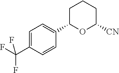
C1=C(C(F)(F)F)C=CC(C2OC([CN])CCC2)=C1
